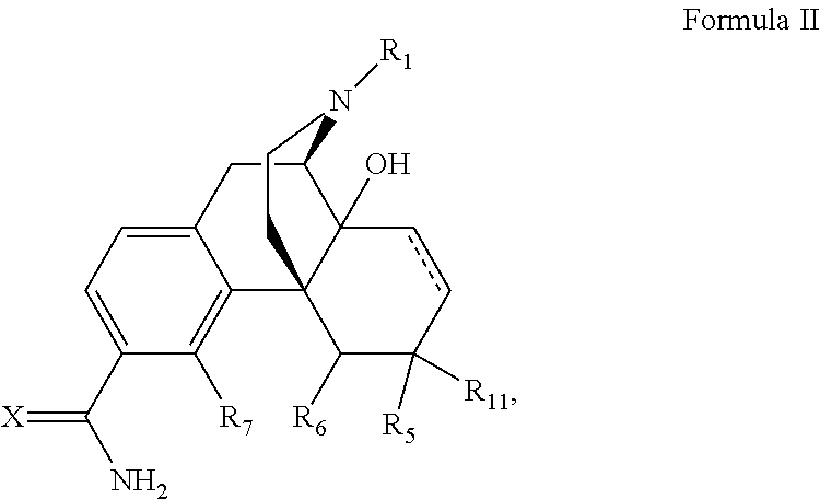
C1(C(N)=[X])=CC=C2C(=C1[R7])C13C(O)(C(C2)N([R1])CC1)ccC([R5])([R11])C3[R6]
